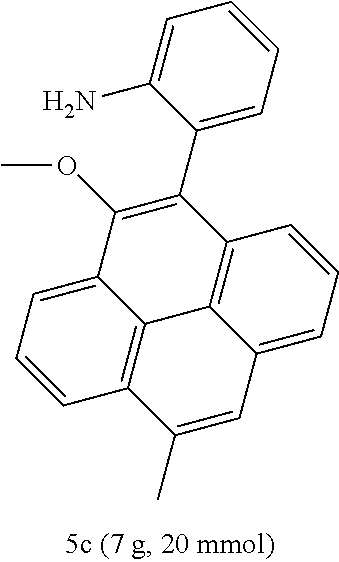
C12=CC=CC3=C1C1=C(C(C4=CC=CC=C4N)=C2OC)C=CC=C1C=C3C
